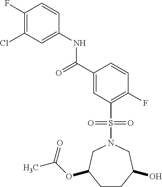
C1(F)=C(Cl)C=C(NC(C2=CC(S(=O)(=O)N3CC(OC(C)=O)CCC(O)C3)=C(F)C=C2)=O)C=C1
